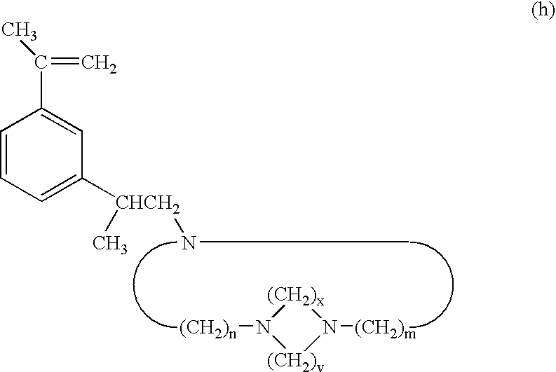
C1=CC=C([CHCH2](C)NC)C=C1C(=C)C.[(CH2)n]N1[(CH2)v]N([(CH2)m])[(CH2)x]1
